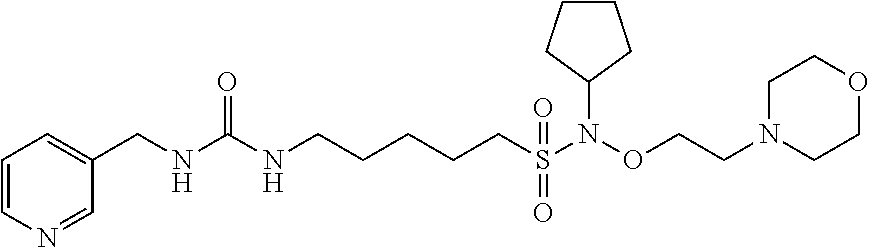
C1=CN=CC(CNC(NCCCCCS(=O)(N(OCCN2CCOCC2)C2CCCC2)=O)=O)=C1
